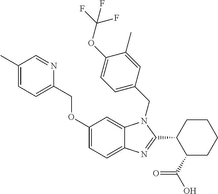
C1(C)=CC=C(COC2=CC=C3C(=C2)N(CC2=CC=C(OC(F)(F)F)C(C)=C2)C(C2C(C(=O)O)CCCC2)=N3)N=C1
